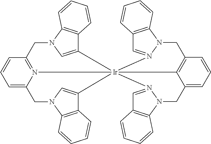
C12=CN(C3=C1C=CC=C3)CC1=N3C(=CC=C1)CN1C=C(C4=C1C=CC=C4)[Ir]2314N2=CC3=C(N2CC2=C1C(=CC=C2)CN1C2=C(C=N14)C=CC=C2)C=CC=C3
